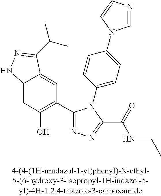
C1=C2C(=CC(C3=NN=C(C(=O)NCC)N3C3=CC=C(N4C=NC=C4)C=C3)=C1O)C(C(C)C)=NN2
